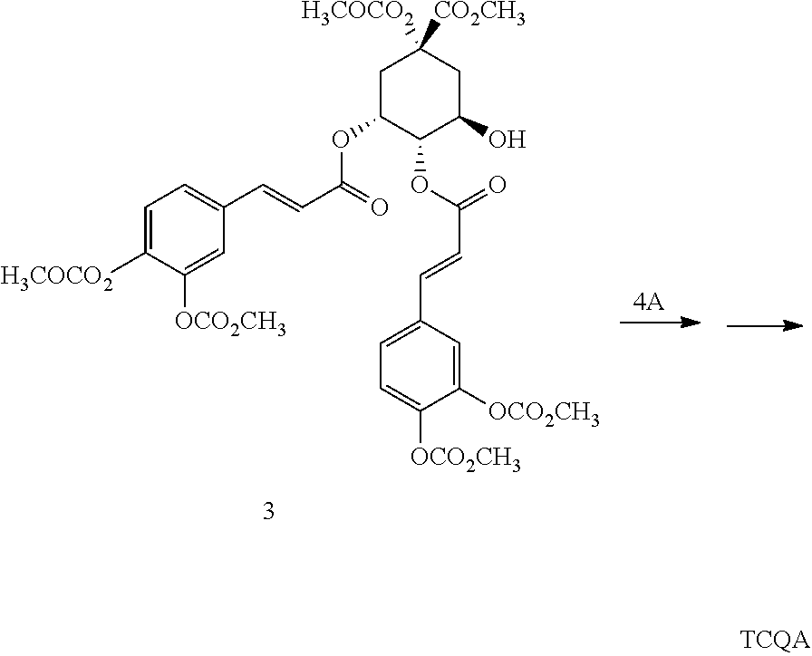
C1C(OC(C=CC2=CC=C([H3COCO2])C([OCO2CH3])=C2)=O)C(OC(C=CC2=CC=C([OCO2CH3])C([OCO2CH3])=C2)=O)C(O)CC1([H3COCO2])[CO2CH3]
